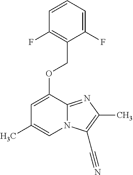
C1=CC=C(F)C(COC2=CC(C)=CN3C2=NC(C)=C3C#N)=C1F
